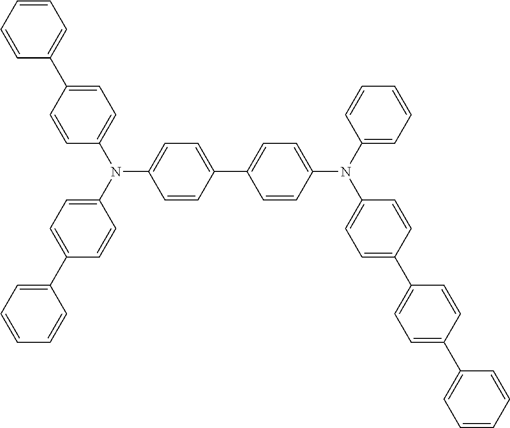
C1=CC(C2=CC=C(N(C3=CC=C(C4=CC=C(C5=CC=CC=C5)C=C4)C=C3)C3=CC=CC=C3)C=C2)=CC=C1N(C1=CC=C(C2=CC=CC=C2)C=C1)C1=CC=C(C2=CC=CC=C2)C=C1
